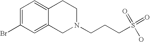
C1=C(Br)C=C2C(=C1)CCN(CCCS(=O)(=O)O)C2
